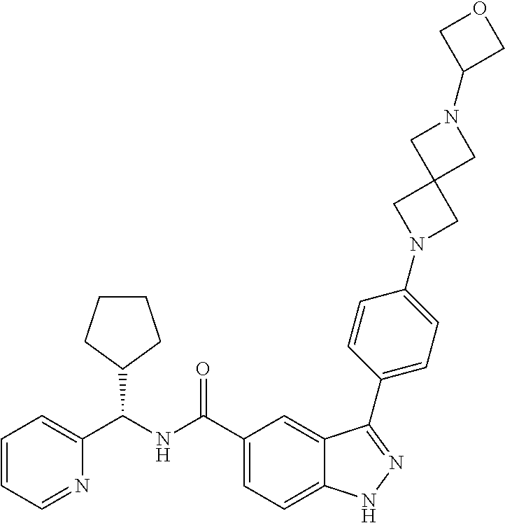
C1=CC=NC(C(NC(C2=CC=C3C(=C2)C(C2=CC=C(N4CC5(C4)CN(C4COC4)C5)C=C2)=NN3)=O)C2CCCC2)=C1
